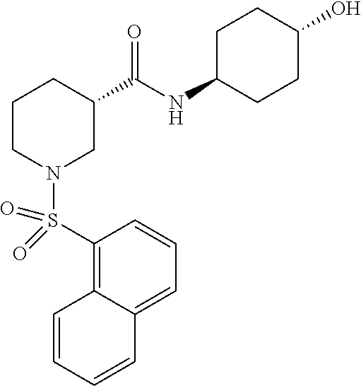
C1(S(N2CC(C(NC3CCC(O)CC3)=O)CCC2)(=O)=O)=C2C(=CC=C1)C=CC=C2
